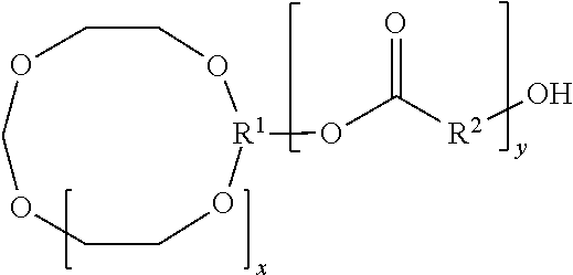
C1CO[R1](OC([R2]O)=O)OCCOCO1
